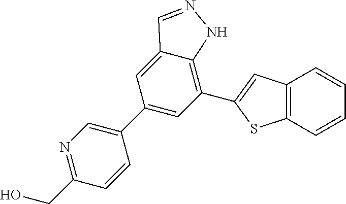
C1(CO)=NC=C(C2=CC(C3=CC4=C(S3)C=CC=C4)=C3C(=C2)C=NN3)C=C1
